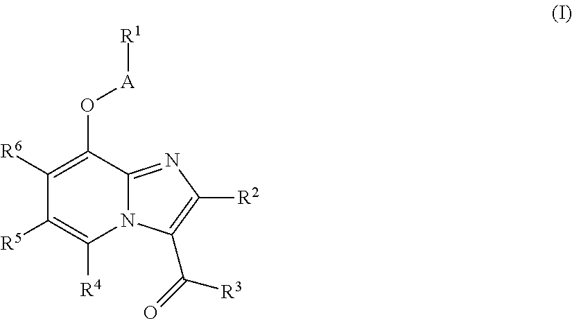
N12C(=NC([R2])=C1C(=O)[R3])C(O[A][R1])=C([R6])C([R5])=C2[R4]
